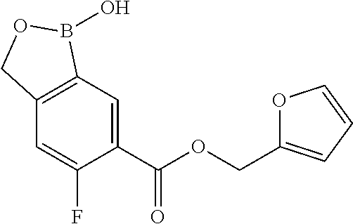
C1=C(C(OCC2=CC=CO2)=O)C(F)=CC2=C1B(O)OC2
